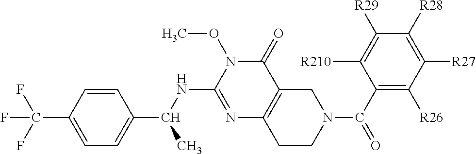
C1=CC(C(F)(F)F)=CC=C1C(NC1=NC2=C(C(=O)N1OC)CN(C(C1=C([R26])C([R27])=C([R28])C([R29])=C1[R210])=O)CC2)C
